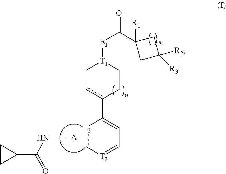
[T2]1c[T3]=CC=C1c1cC[T1]([E1]C(=O)C2([R1])CC([R2])([R3])C2)CC1.CNC(C1CC1)=O.[A]
